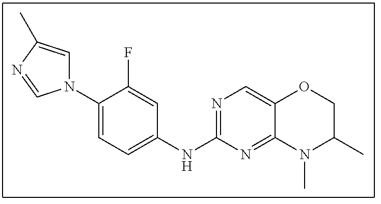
C1(N2C=C(C)N=C2)=CC=C(NC2=NC=C3C(=N2)N(C)C(C)CO3)C=C1F
